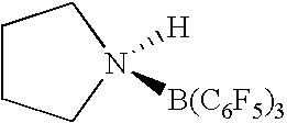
C1CCN([B(C6F5)3])([H])C1
